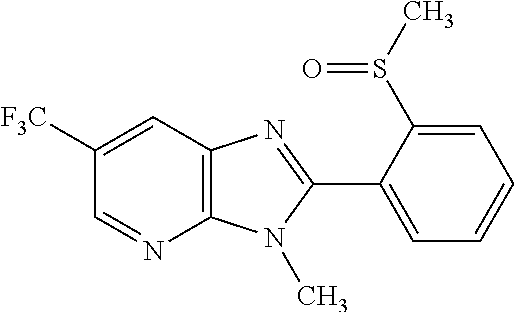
C1([F3C])=CC2=C(N=C1)N(C)C(C1=CC=CC=C1S(C)=O)=N2
